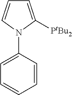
C1=C(N2C([PtBu2])=CC=C2)C=CC=C1
